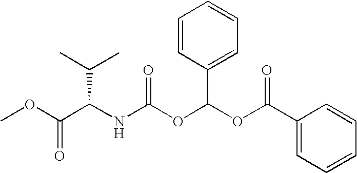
C1(C(OC(OC(NC(C(OC)=O)C(C)C)=O)C2=CC=CC=C2)=O)=CC=CC=C1
